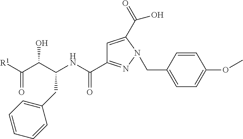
[R1]C(C(C(NC(=O)C1=NN(CC2=CC=C(OC)C=C2)C(C(=O)O)=C1)CC1=CC=CC=C1)O)=O
